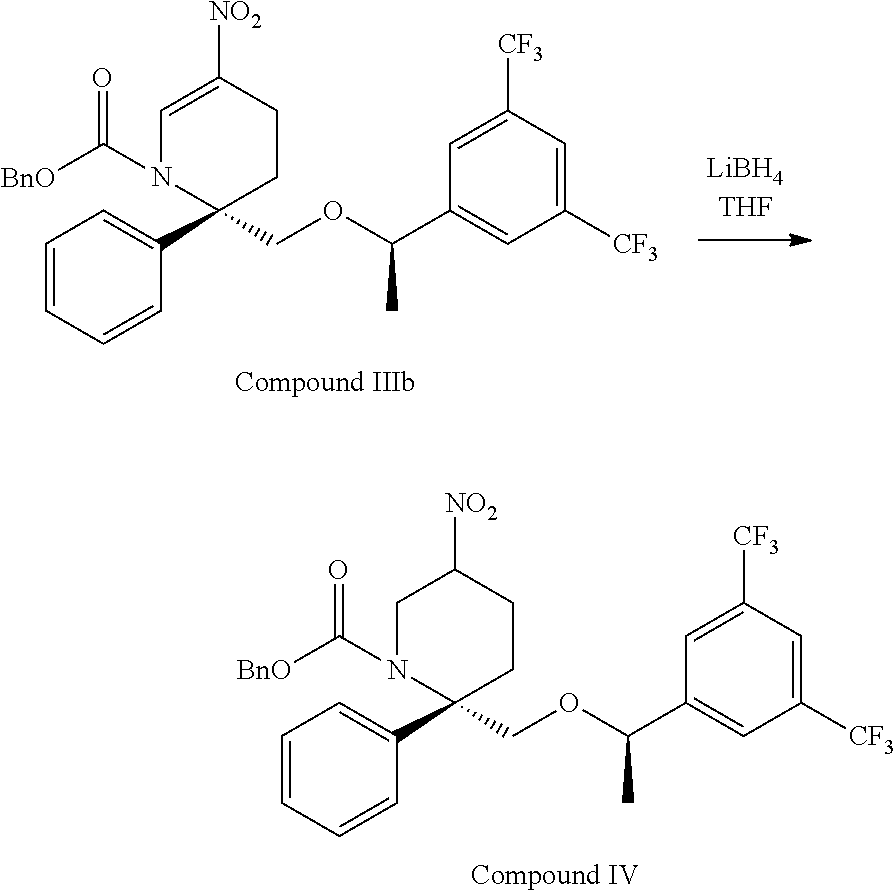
C1(COC(C2=CC([CF3])=CC([CF3])=C2)C)(C2=CC=CC=C2)CCC([NO2])CN1C([BnO])=O.C1(COC(C2=CC([CF3])=CC([CF3])=C2)C)(C2=CC=CC=C2)CCC([NO2])=CN1C([BnO])=O
